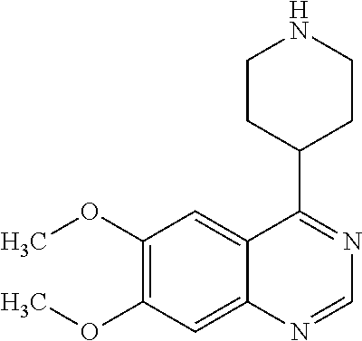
N1=C(C2CCNCC2)C2=CC(OC)=C(OC)C=C2N=C1
